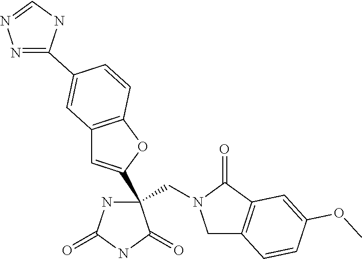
C(C1(C2=CC3=C(O2)C=CC(C2=NN=CN2)=C3)NC(=O)NC1=O)N1CC2=C(C1=O)C=C(OC)C=C2
